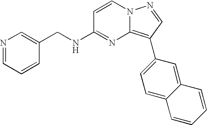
C1(CNC2=NC3=C(C4=CC=C5C(=C4)C=CC=C5)C=NN3C=C2)=CN=CC=C1
